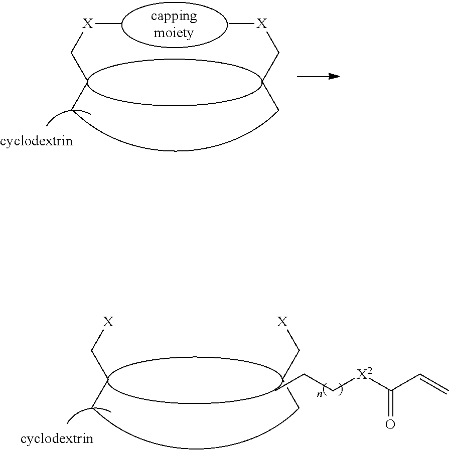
C[X]CCC.C[X]CCC.[X]CCC.[X]CCC.ccC[X2]C(C=C)=O
